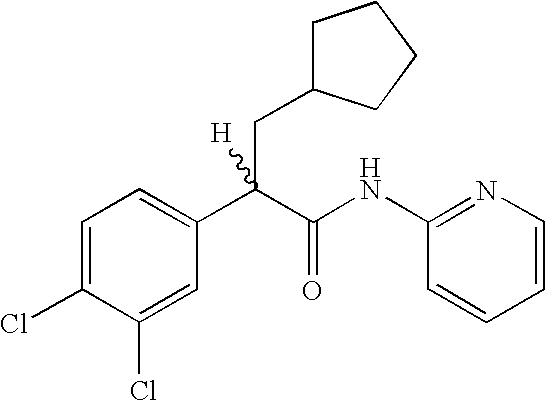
C1=C(Cl)C(Cl)=CC(C(C(NC2=NC=CC=C2)=O)(CC2CCCC2)[H])=C1
